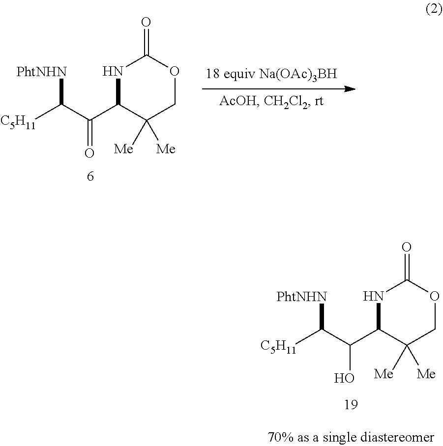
N1C(C(C([C5H11])[PhtNHN])O)C([Me])([Me])COC1=O.N1C(C(C([C5H11])[PhtNHN])=O)C([Me])([Me])COC1=O
